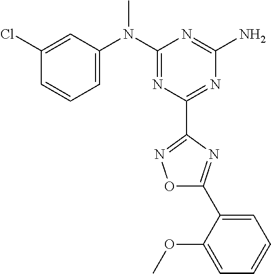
C1(Cl)=CC(N(C2=NC(C3=NOC(C4=CC=CC=C4OC)=N3)=NC(N)=N2)C)=CC=C1
